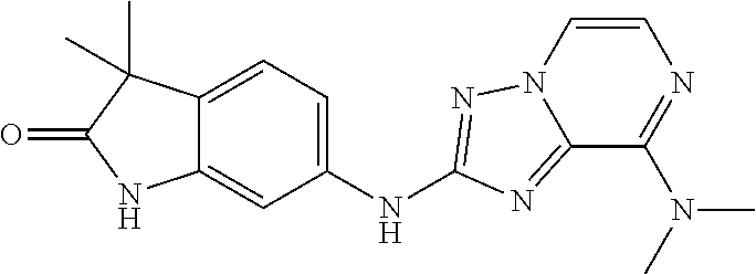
C12=CC(NC3=NN4C=CN=C(N(C)C)C4=N3)=CC=C1C(C)(C)C(=O)N2
